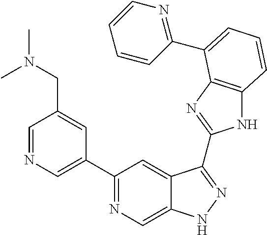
C1=NC=C(C2=NC=C3C(=C2)C(C2=NC4=C(N2)C=CC=C4C2=NC=CC=C2)=NN3)C=C1CN(C)C
